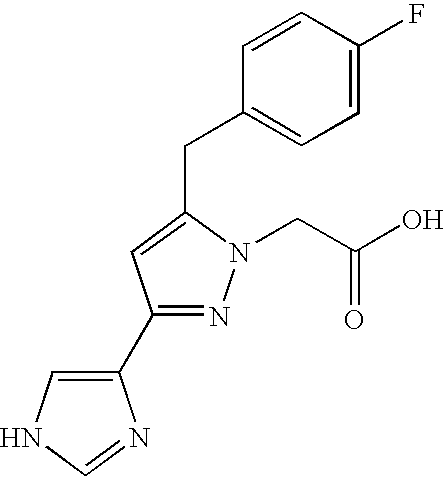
C1(C2=NN(CC(O)=O)C(CC3=CC=C(F)C=C3)=C2)=CNC=N1
